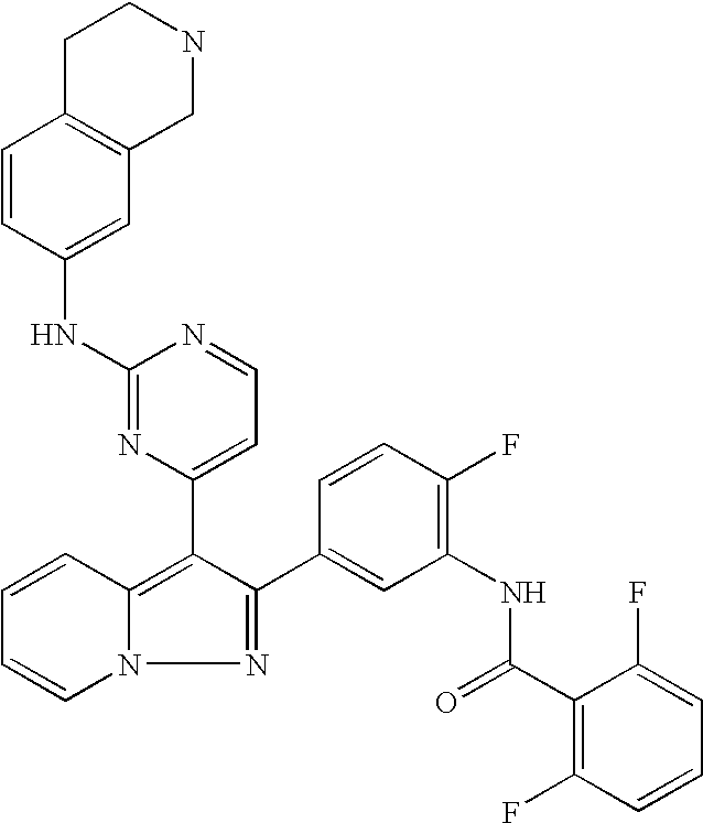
N1=C(C2=CC(NC(C3=C(F)C=CC=C3F)=O)=C(F)C=C2)C(C2=CC=NC(NC3=CC4=C(C=C3)CCNC4)=N2)=C2N1C=CC=C2
